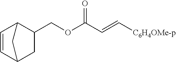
C1=CC2CC(COC(C=C[C6H4OMe-p])=O)C1C2
